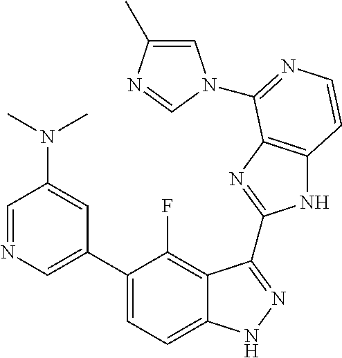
C1=C(C2=CC=C3C(=C2F)C(C2=NC4=C(N2)C=CN=C4N2C=C(C)N=C2)=NN3)C=C(N(C)C)C=N1
